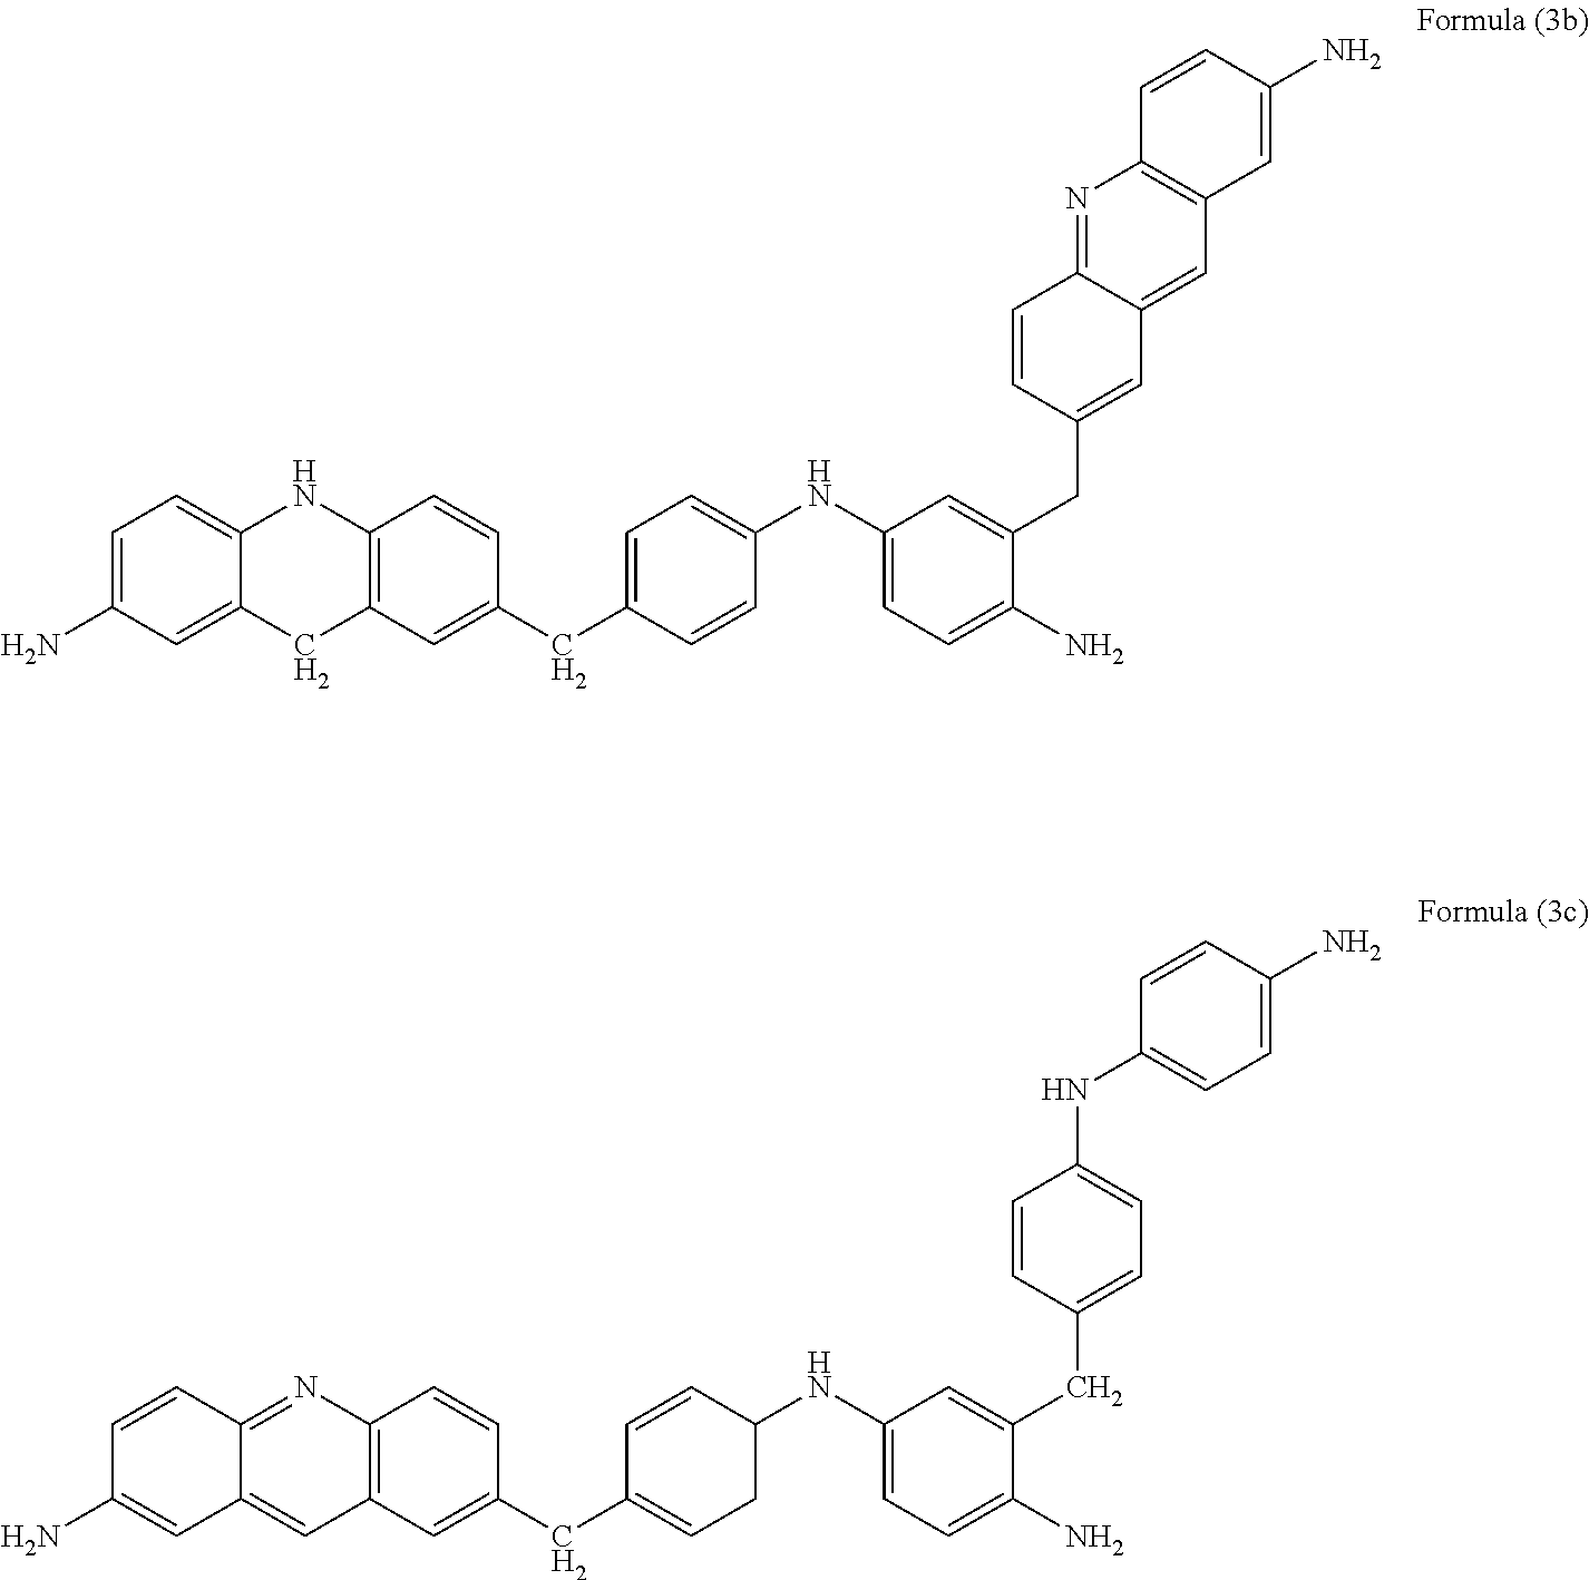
C1=C(N)C=C2C(=C1)NC1=C(C=C(CC3=CC=C(NC4=CC=C(N)C(CC5=CC6=CC7=C(N=C6C=C5)C=CC(N)=C7)=C4)C=C3)C=C1)C2.C1(N)=CC2=CC3=C(C=CC(CC4=CCC(NC5=CC=C(N)C(CC6=CC=C(NC7=CC=C(N)C=C7)C=C6)=C5)C=C4)=C3)N=C2C=C1
